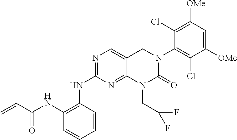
N(C1=NC=C2C(=N1)N(CC(F)F)C(=O)N(C1=C(Cl)C([OMe])=CC([OMe])=C1Cl)C2)C1=C(NC(C=C)=O)C=CC=C1
